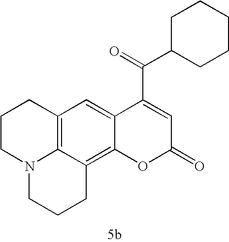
C12=C3C(=C4C(=C1)C(C(=O)C1CCCCC1)=CC(=O)O4)CCCN3CCC2
